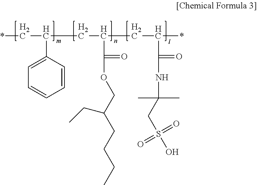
*CC(CC(CC(*)C(=O)NC(C)(C)CS(O)(=O)=O)C(=O)OCC(CCCC)CC)C1=CC=CC=C1
